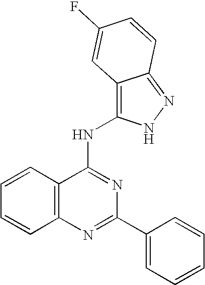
C12=C(N=C(C3=CC=CC=C3)N=C1NC1=C3C(=NN1)C=CC(F)=C3)C=CC=C2
